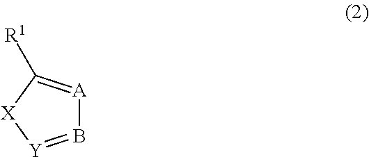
B1=[Y][X]C([R1])=[A]1
